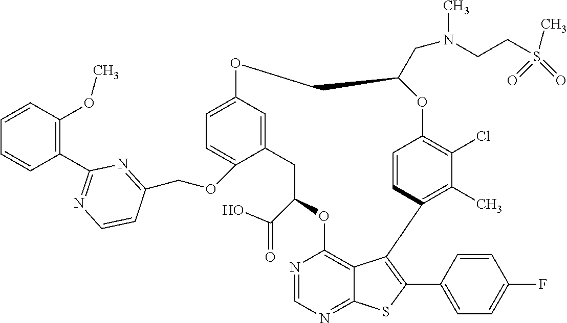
C12=CC(=CC=C1OCC1=NC(C3=C(OC)C=CC=C3)=NC=C1)OCC(CN(CCS(C)(=O)=O)C)OC1=C(Cl)C(C)=C(C3=C(C4=CC=C(F)C=C4)SC4=NC=NC(=C43)OC(C(=O)O)C2)C=C1
